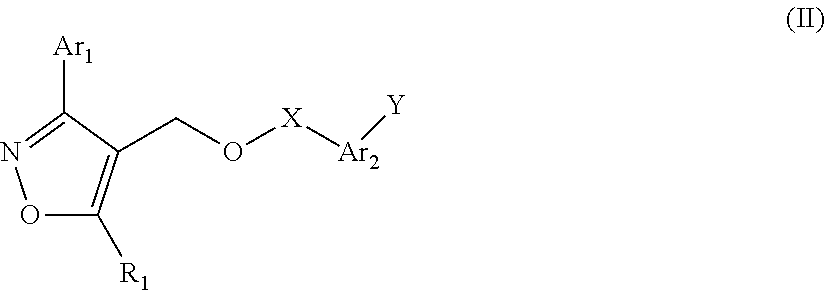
O1C([R1])=C(CO[X][Ar2][Y])C([Ar1])=N1
